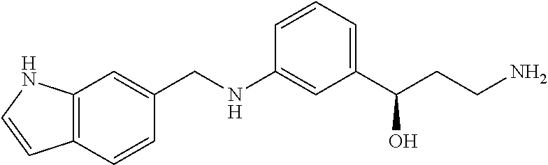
C1=CC(NCC2=CC3=C(C=C2)C=CN3)=CC(C(CCN)O)=C1
